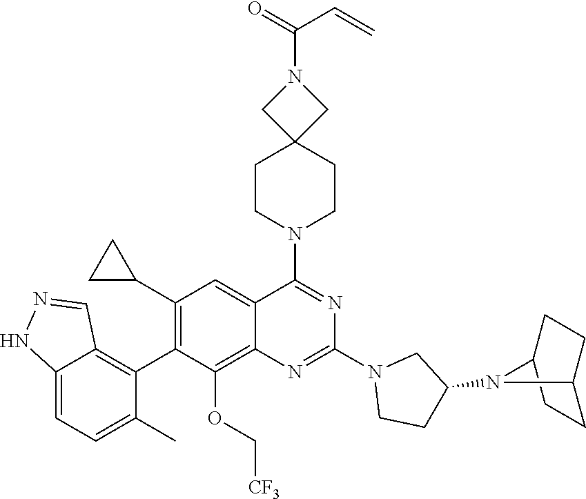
C12=CC=C(C)C(C3=C(C4CC4)C=C4C(=C3OC[CF3])N=C(N3CCC(N5C6CCC5CC6)C3)N=C4N3CCC4(CC3)CN(C(C=C)=O)C4)=C1C=NN2
